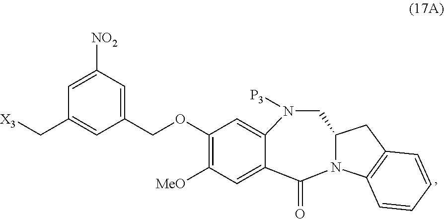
[X3]CC1=CC(COC2=C([MeO])C=C3C(=C2)N([P3])CC2N(C3=O)C3=C(C2)C=CC=C3)=CC([NO2])=C1
